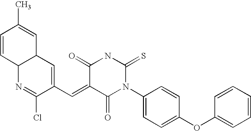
C1=CC2C(C=C1C)C=C(C=C1C(=O)N(C3=CC=C(OC4=CC=CC=C4)C=C3)C(=S)NC1=O)C(Cl)=N2
